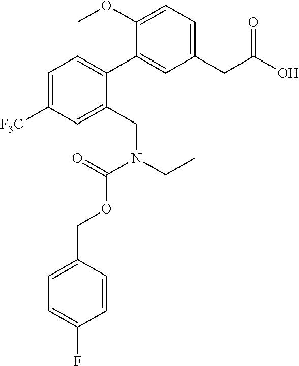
C1(CC(O)=O)=CC=C(OC)C(C2=CC=C([F3C])C=C2CN(CC)C(=O)OCC2=CC=C(F)C=C2)=C1
